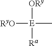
[RyO][E]([ORy])([Ra])C
